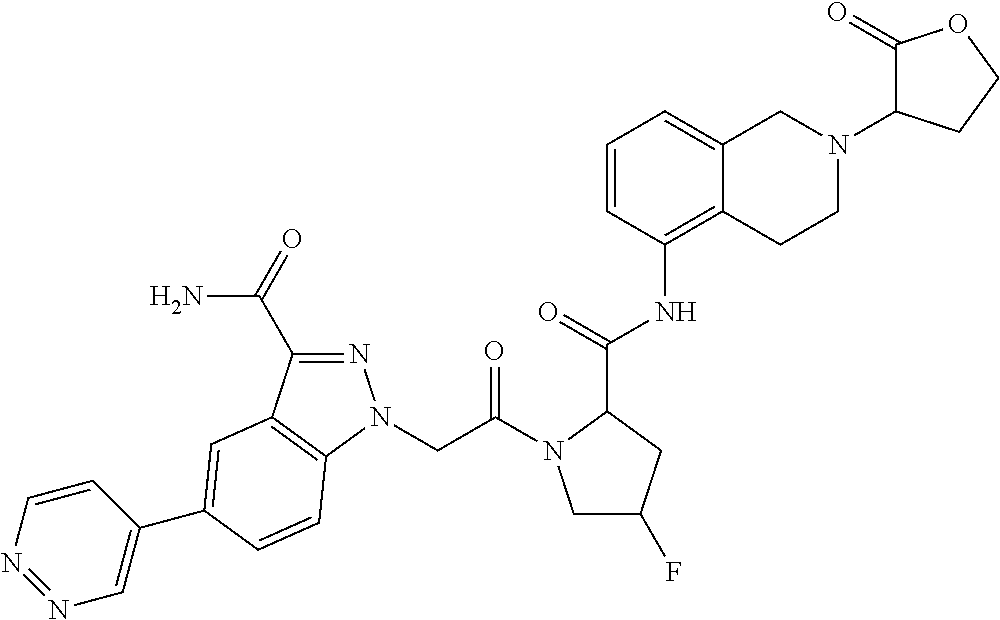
C12=C(NC(C3CC(F)CN3C(CN3N=C(C(=O)N)C4=C3C=CC(C3=CN=NC=C3)=C4)=O)=O)C=CC=C1CN(C1C(=O)OCC1)CC2
